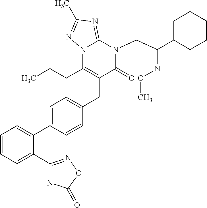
C1=CC=C(C2=NOC(=O)N2)C(C2=CC=C(CC3=C(CCC)N4C(=NC(C)=N4)N(CC(C4CCCCC4)=NOC)C3=O)C=C2)=C1
